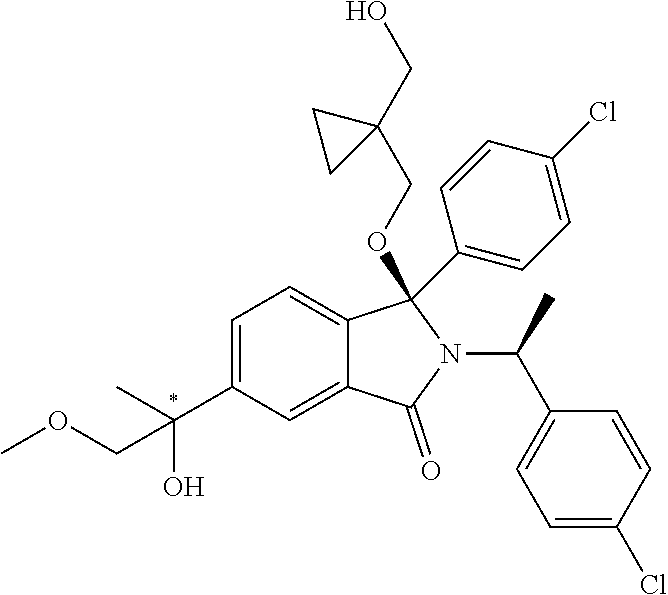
C1=C(C(O)(C)COC)C=C2C(=C1)C(OCC1(CO)CC1)(C1=CC=C(Cl)C=C1)N(C(C)C1=CC=C(Cl)C=C1)C2=O
